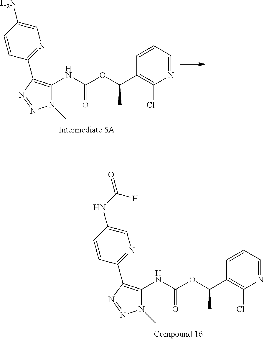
N1(C)C(NC(OC(C2=C(Cl)N=CC=C2)C)=O)=C(C2=NC=C(NC(=O)[H])C=C2)N=N1.N1(C)C(NC(OC(C2=C(Cl)N=CC=C2)C)=O)=C(C2=NC=C(N)C=C2)N=N1
